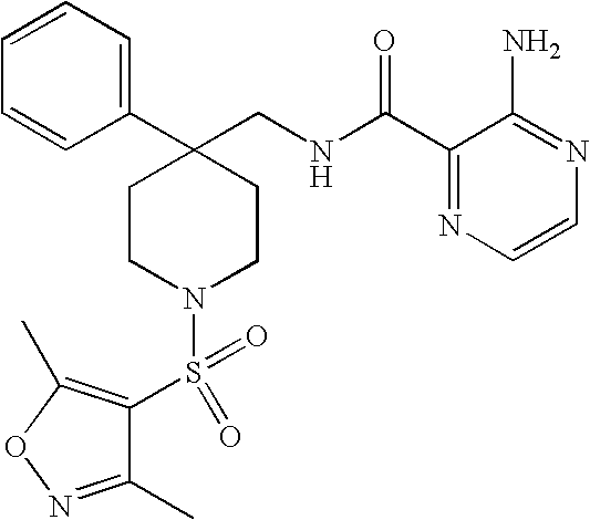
C1=CC=C(C2(CNC(C3=NC=CN=C3N)=O)CCN(S(=O)(=O)C3=C(C)ON=C3C)CC2)C=C1
